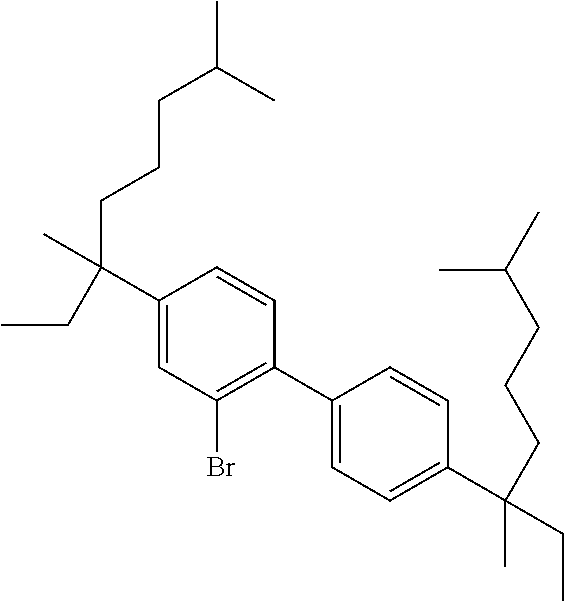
C1(C(CCCC(C)C)(CC)C)=CC(Br)=C(C2=CC=C(C(CC)(C)CCCC(C)C)C=C2)C=C1
